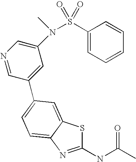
C1(NC(C)=O)=NC2=CC=C(C3=CC(N(S(C4=CC=CC=C4)(=O)=O)C)=CN=C3)C=C2S1
